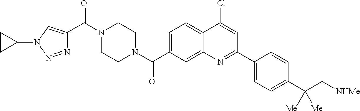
N1(C(C2=CN(C3CC3)N=N2)=O)CCN(C(=O)C2=CC=C3C(=C2)N=C(C2=CC=C(C(C[NHMe])([Me])[Me])C=C2)C=C3Cl)CC1
